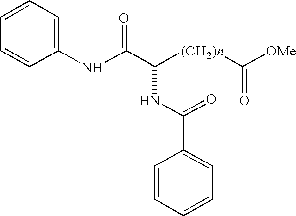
C1=CC(NC(C([(CH2)n]C([OMe])=O)NC(=O)C2=CC=CC=C2)=O)=CC=C1
